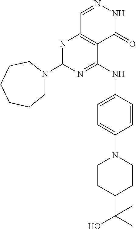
N1=C(N2CCCCCC2)N=C(NC2=CC=C(N3CCC(C(O)(C)C)CC3)C=C2)C2=C1C=NNC2=O
